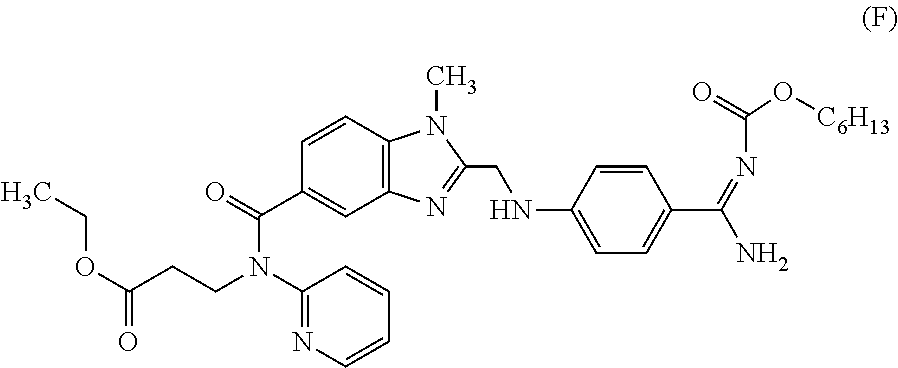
C1(N(CCC(OCC)=O)C(C2=CC3=C(C=C2)N(C)C(CNC2=CC=C(C(=NC(O[C6H13])=O)N)C=C2)=N3)=O)=NC=CC=C1
